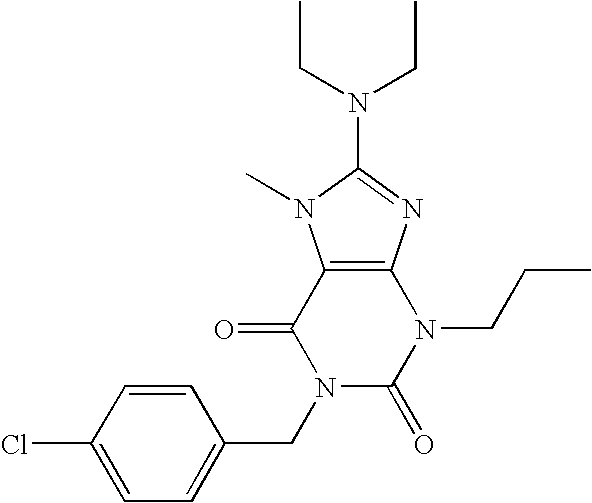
C12=C(N=C(N(CC)CC)N1C)N(CCC)C(=O)N(CC1=CC=C(Cl)C=C1)C2=O
